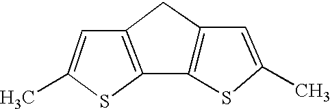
C1=C(C)SC2=C1CC1=C2SC(C)=C1
